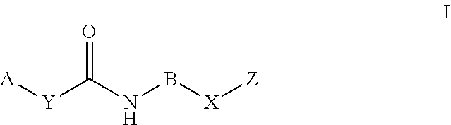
[A][Y]C(NB[X][Z])=O
